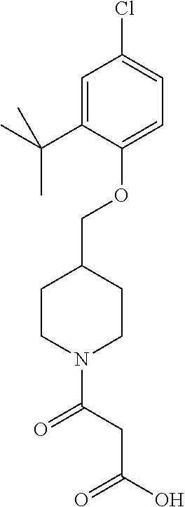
N1(C(=O)CC(O)=O)CCC(COC2=CC=C(Cl)C=C2C(C)(C)C)CC1
